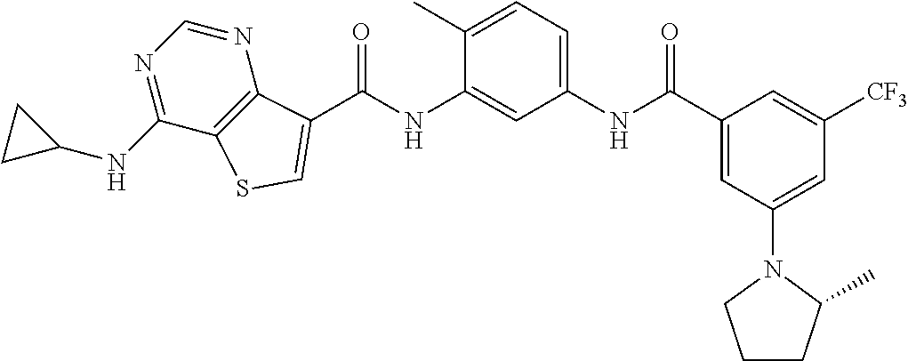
C(NC1=CC(NC(C2=CC(N3CCCC3C)=CC([CF3])=C2)=O)=CC=C1C)(=O)C1=CSC2=C1N=CN=C2NC1CC1
